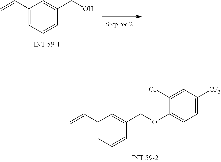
C1(C=C)=CC=CC(CO)=C1.C1(C=C)=CC=CC(COC2=CC=C([CF3])C=C2Cl)=C1
